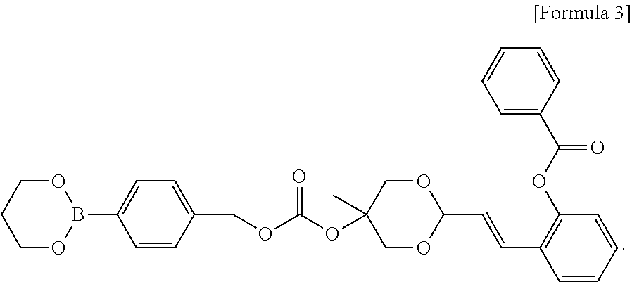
O1CCCOB1C1=CC=C(COC(OC2(C)COC(C=CC3=C(OC(C4=CC=CC=C4)=O)C=CC=C3)OC2)=O)C=C1
